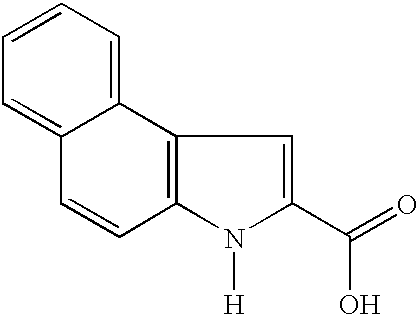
C1=C2C(=CC=C1)C1=C(C=C2)N([H])C(C(=O)O)=C1
